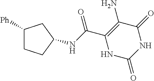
C(C1=C(N)C(=O)NC(=O)N1)(=O)NC1CCC([Ph])C1
